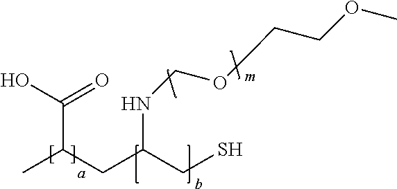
C(C(CC(CS)NCOCCOC)C)(O)=O
